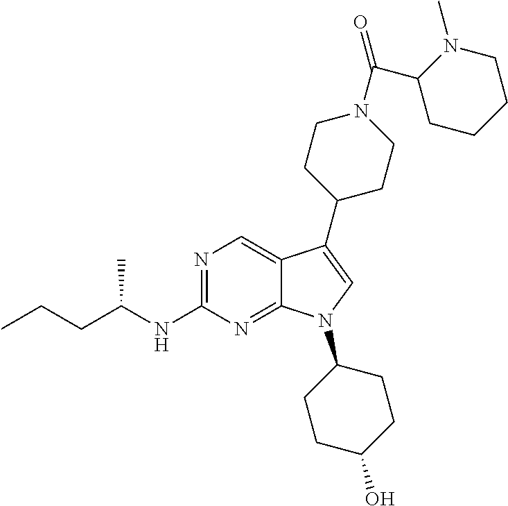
N1=C(NC(CCC)C)N=C2C(=C1)C(C1CCN(C(=O)C3CCCCN3C)CC1)=CN2C1CCC(O)CC1
